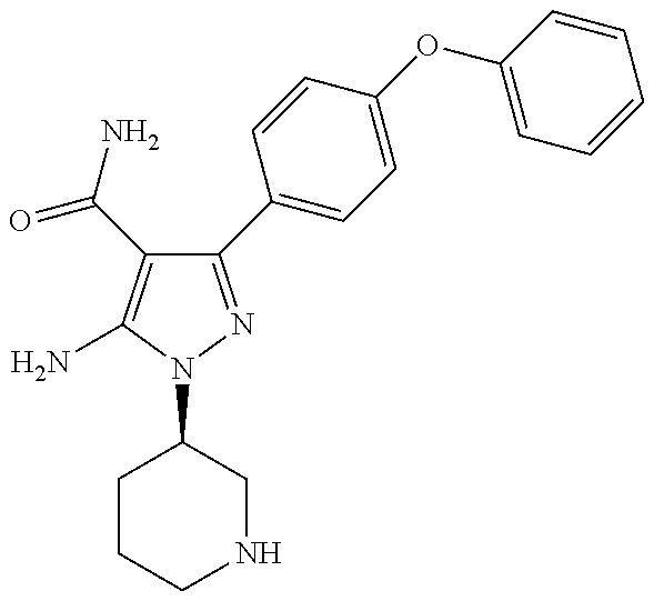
C1(C2=CC=C(OC3=CC=CC=C3)C=C2)=NN(C2CCCNC2)C(N)=C1C(=O)N
